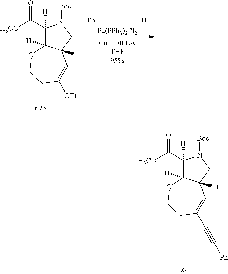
[Pd(PPh3)2Cl2].C(#C[H])[Ph].C1(C([H3CO])=O)([H])C2([H])C([H])(CN1[Boc])C=C([OTf])CCO2.C1(C([H3CO])=O)([H])C2([H])C([H])(CN1[Boc])C=C(C#C[Ph])CCO2
